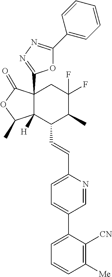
C12([H])C(C3=NN=C(C4=CC=CC=C4)O3)(C(=O)OC1C)CC(F)(F)C(C)C2C=CC1=CC=C(C2=CC=CC([Me])=C2[CN])C=N1
